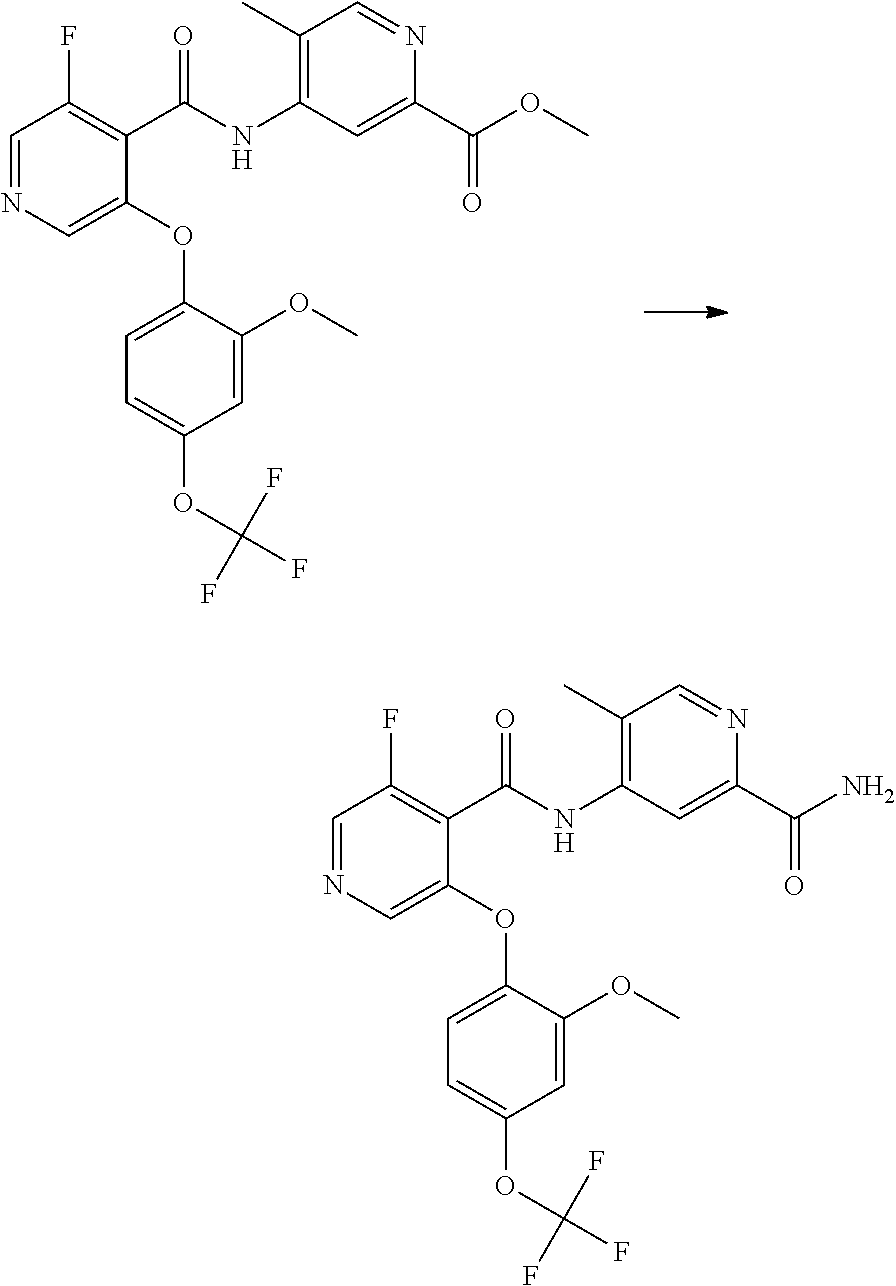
C1=NC=C(OC2=CC=C(OC(F)(F)F)C=C2OC)C(C(=O)NC2=C(C)C=NC(C(=O)OC)=C2)=C1F.C1=NC=C(OC2=CC=C(OC(F)(F)F)C=C2OC)C(C(=O)NC2=C(C)C=NC(C(=O)N)=C2)=C1F
